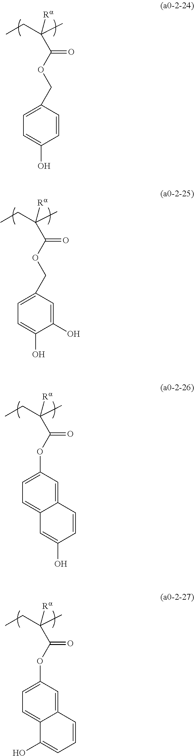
C(CC)(C)([Ra])C(OCC1=CC=C(O)C=C1)=O.C(CC)(C)([Ra])C(OCC1=CC=C(O)C(O)=C1)=O.C(CC)(C)([Ra])C(OC1=CC=C2C(=C1)C=CC(O)=C2)=O.C(CC)(C)([Ra])C(OC1=CC=C2C(=C1)C=CC=C2O)=O
